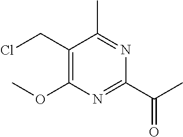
C1(CCl)=C(OC)N=C(C(C)=O)N=C1C
